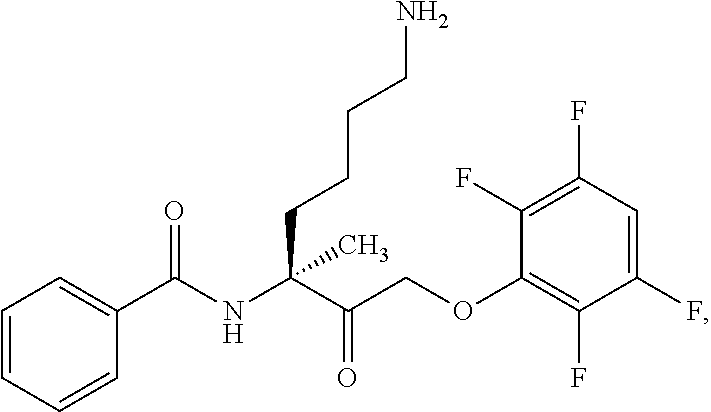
C1=CC=CC(C(NC(C(COC2=C(F)C(F)=CC(F)=C2F)=O)(CCCCN)C)=O)=C1
